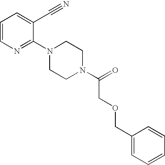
C1=CN=C(N2CCN(C(=O)COCC3=CC=CC=C3)CC2)C(C#N)=C1
